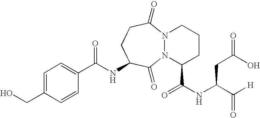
C(NC1CCC(=O)N2N(C1=O)C(C(NC(C([H])=O)CC(O)=O)=O)CCC2)(C1=CC=C(CO)C=C1)=O
